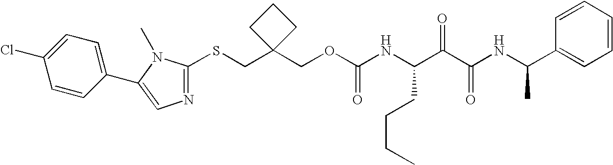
S(CC1(COC(NC(C(C(NC(C2=CC=CC=C2)C)=O)=O)CCCC)=O)CCC1)C1=NC=C(C2=CC=C(Cl)C=C2)N1C
